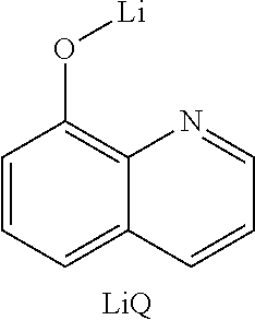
C1=CC=C2C(=C1O[Li])N=CC=C2.[LiQ]
